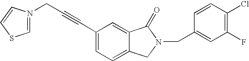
C(C1=CC=C2C(=C1)C(=O)N(CC1=CC(F)=C(Cl)C=C1)C2)#CCN1=CSC=C1
